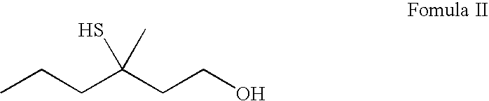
CCCC(CCO)(S)C
